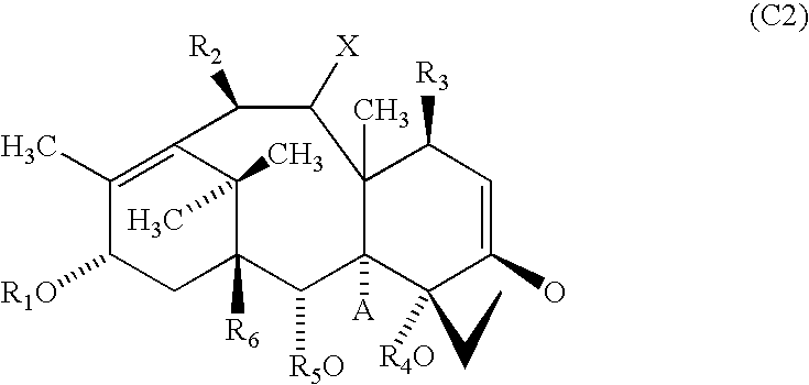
C1(C)=C2C(C)(C)C([R6])(CC1[R1O])C([R5O])C1([A])C(C)(C([X])C2[R2])C([R3])C=C(O)C1(CC)[R4O]
